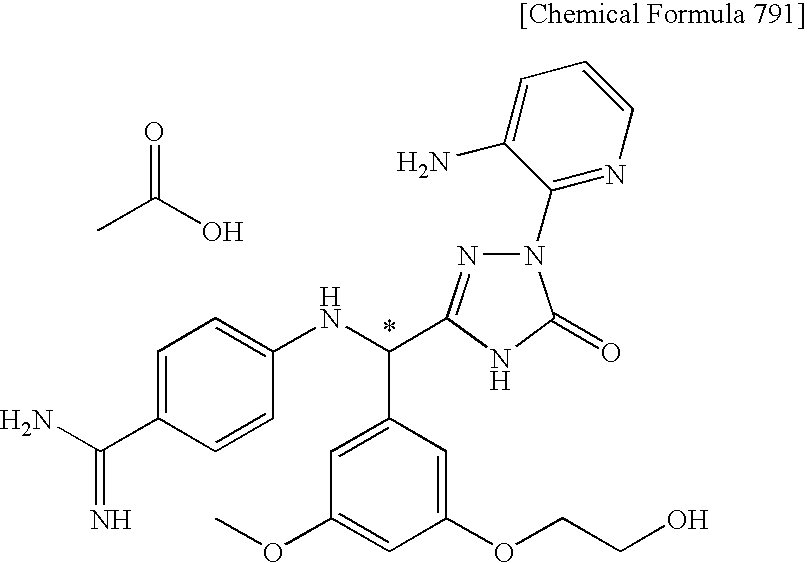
CC(O)=O.C1=C(C(=N)N)C=CC(NC(C2=CC(OC)=CC(OCCO)=C2)C2=NN(C3=NC=CC=C3N)C(=O)N2)=C1
